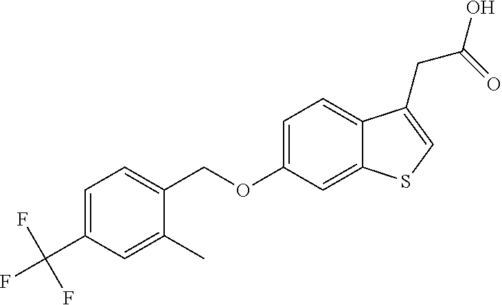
C(OC1=CC=C2C(=C1)SC=C2CC(O)=O)C1=CC=C(C(F)(F)F)C=C1C
